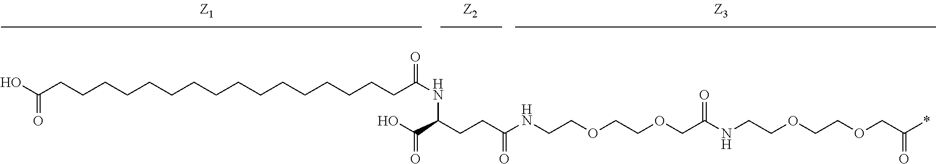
OC(CCCCCCCCCCCCCCCCC(NC(C(O)=O)CCC(NCCOCCOCC(NCCOCCOCC(*)=O)=O)=O)=O)=O
